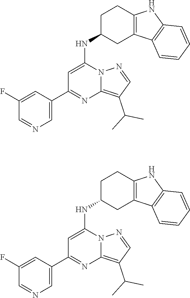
C1=C(C2=NC3=C(C(C)C)C=NN3C(NC3CC4=C(CC3)NC3=C4C=CC=C3)=C2)C=C(F)C=N1.C1=C(C2=NC3=C(C(C)C)C=NN3C(NC3CC4=C(CC3)NC3=C4C=CC=C3)=C2)C=C(F)C=N1
